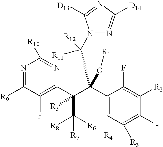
N1=C([R9])C(F)=C(C(C(C2=C([R4])C([R3])=C(F)C([R2])=C2F)(O[R1])C(N2N=C([D14])N=C2[D13])([R11])[R12])(C([R8])([R6])[R7])[R5])N=C1[R10]
